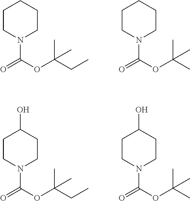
C1CN(C(OC(CC)(C)C)=O)CCC1.C1CN(C(OC(C)(C)C)=O)CCC1.C1CN(C(OC(CC)(C)C)=O)CCC1O.C1CN(C(OC(C)(C)C)=O)CCC1O
